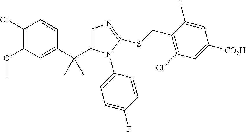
C1(Cl)=C(OC)C=C(C(C2=CN=C(SCC3=C(Cl)C=C([CO2H])C=C3F)N2C2=CC=C(F)C=C2)(C)C)C=C1
